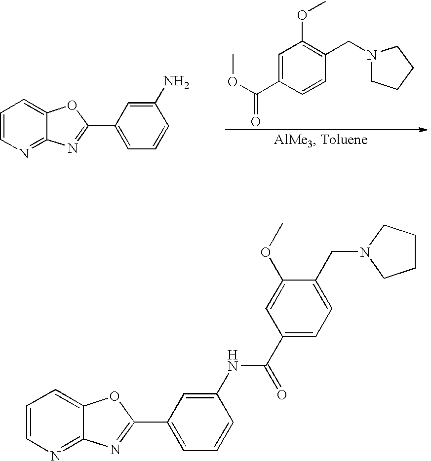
C1=CN=C2C(=C1)OC(C1=CC=CC(N)=C1)=N2.C1=C(C(OC)=O)C=CC(CN2CCCC2)=C1OC.C1=CN=C2C(=C1)OC(C1=CC=CC(NC(=O)C3=CC=C(CN4CCCC4)C(OC)=C3)=C1)=N2
